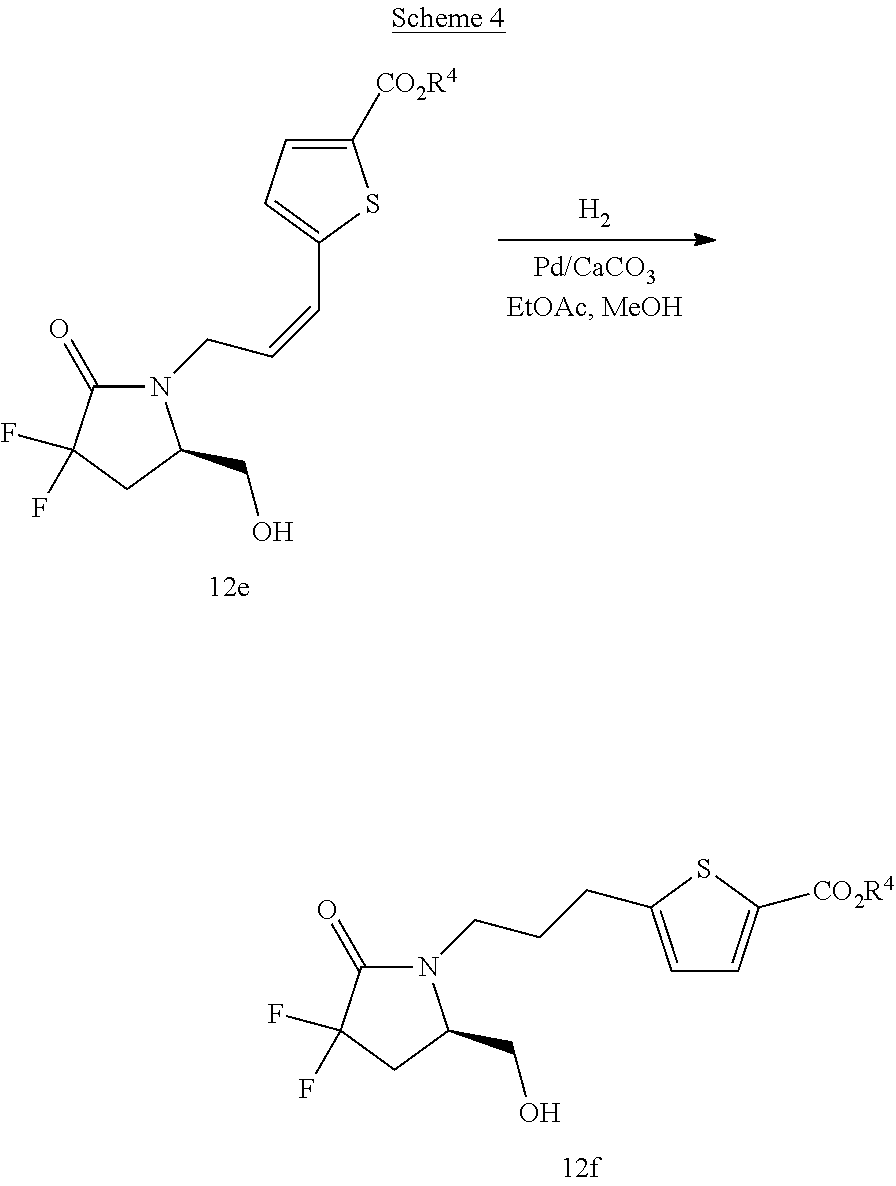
C1([CO2R4])=CC=C(C=CCN2C(=O)C(F)(F)CC2CO)S1.[H2].N1(CCCC2=CC=C([CO2R4])S2)C(=O)C(F)(F)CC1CO
